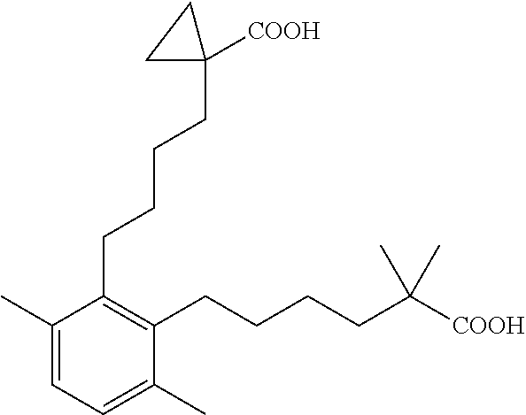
C1=C(C)C(CCCCC2([COOH])CC2)=C(CCCCC(C)(C)[COOH])C(C)=C1
